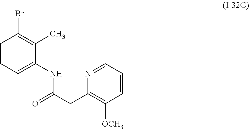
C1(CC(=O)NC2=CC=CC(Br)=C2C)=C([OCH3])C=CC=N1
